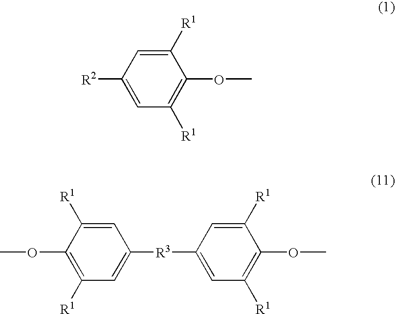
C1=C([R2])C=C([R1])C(OC)=C1[R1].C1=C([R3]C2=CC([R1])=C(OC)C([R1])=C2)C=C([R1])C(OC)=C1[R1]
